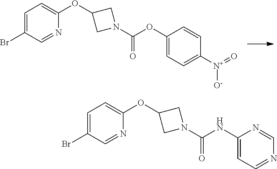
BrC1=CC=C(OC2CN(C(OC3=CC=C([N+](=O)[O-])C=C3)=O)C2)N=C1.BrC1=CC=C(OC2CN(C(NC3=CC=NC=N3)=O)C2)N=C1
